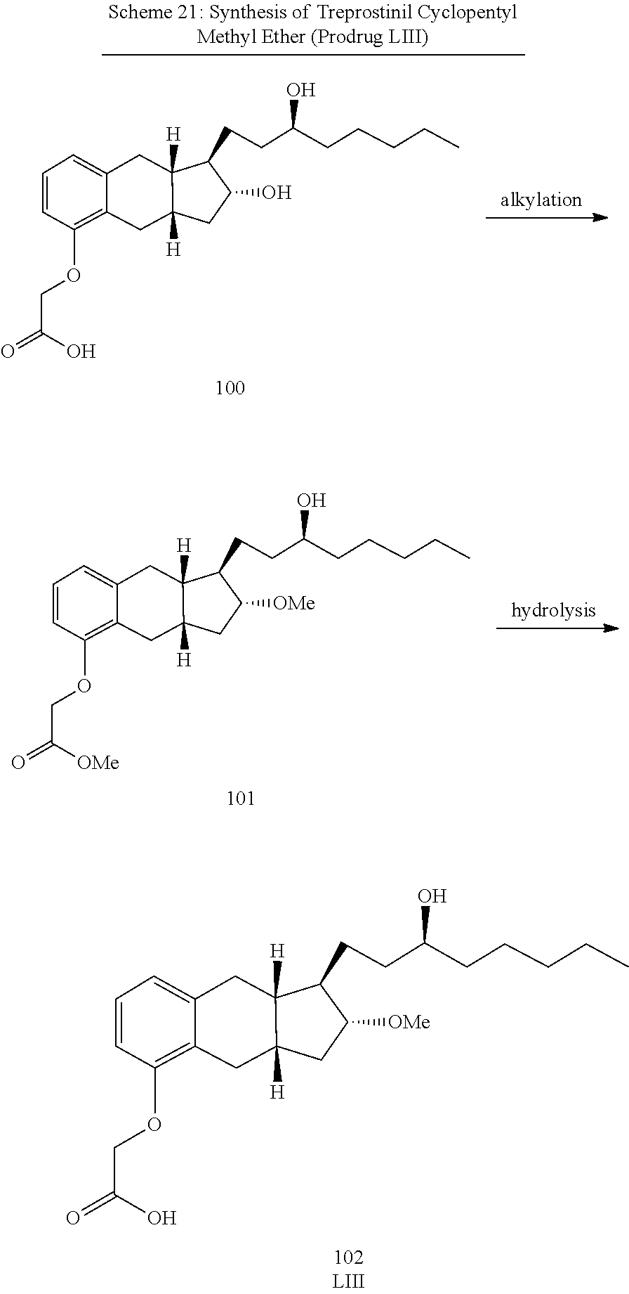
C1=CC(OCC(=O)[OMe])=C2C(=C1)CC1([H])C(CCC(O)CCCCC)C([OMe])CC1([H])C2.C1=CC(OCC(=O)O)=C2C(=C1)CC1([H])C(CCC(O)CCCCC)C([OMe])CC1([H])C2.C1=CC(OCC(=O)O)=C2C(=C1)CC1([H])C(CCC(O)CCCCC)C(O)CC1([H])C2
